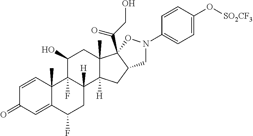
C1=CC2(C)C(=CC1=O)C(F)CC1([H])C2(F)C(O)CC2(C)C1([H])CC1C2(C(CO)=O)ON(C2=CC=C(O[SO2CF3])C=C2)C1
